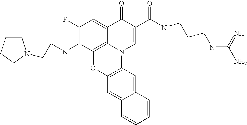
C1(F)=C(NCCN2CCCC2)C2=C3C(=C1)C(=O)C(C(NCCCNC(N)=N)=O)=CN3C1=C(O2)C=C2C(=C1)C=CC=C2
